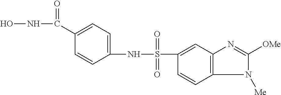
ONC(C1=CC=C(NS(=O)(=O)C2=CC3=C(C=C2)N([Me])C([OMe])=N3)C=C1)=O
